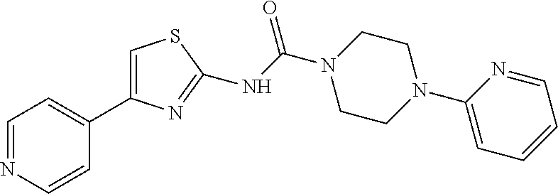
C1=NC=CC(C2=CSC(NC(=O)N3CCN(C4=CC=CC=N4)CC3)=N2)=C1
